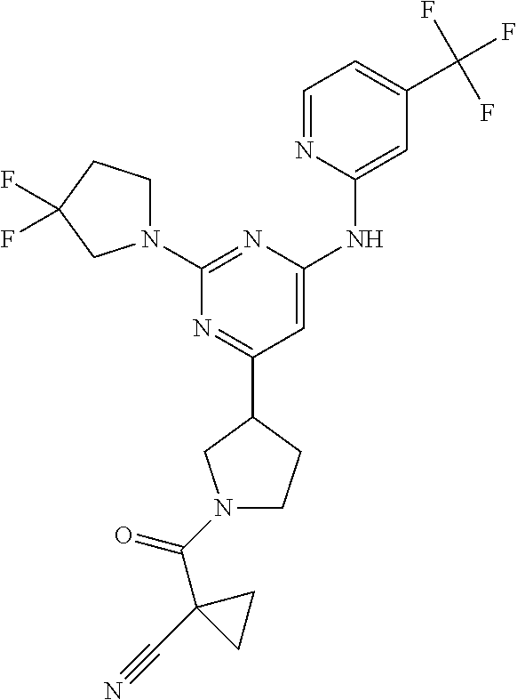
C1=NC(NC2=CC(C3CCN(C(=O)C4(C#N)CC4)C3)=NC(N3CCC(F)(F)C3)=N2)=CC(C(F)(F)F)=C1
